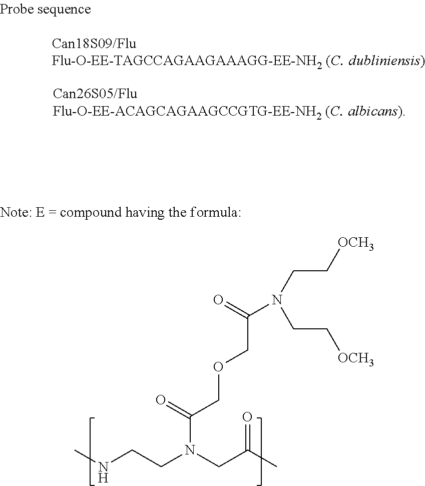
CNCCN(CC(C)=O)C(=O)COCC(N(CC[OCH3])CC[OCH3])=O
